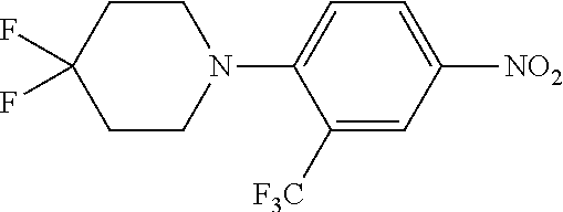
C1([F3C])=CC([NO2])=CC=C1N1CCC(F)(F)CC1
